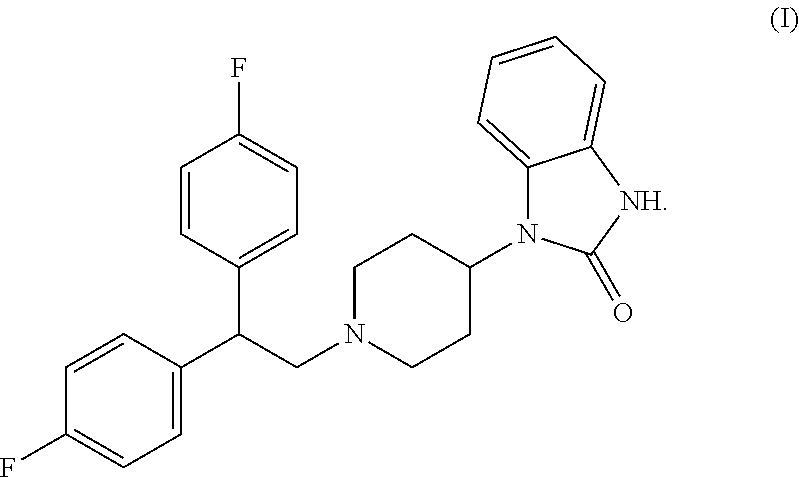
C1=C(C(CN2CCC(N3C4=CC=CC=C4[NH]C3=O)CC2)C2=CC=C(F)C=C2)C=CC(F)=C1
